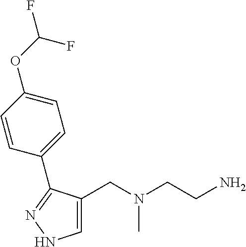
C1=C(CN(CCN)C)C(C2=CC=C(OC(F)F)C=C2)=NN1
